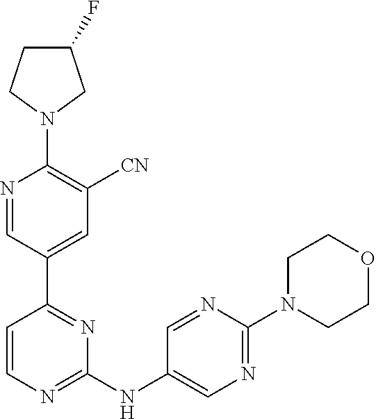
C1(F)CCN(C2=C([CN])C=C(C3=NC(NC4=CN=C(N5CCOCC5)N=C4)=NC=C3)C=N2)C1
